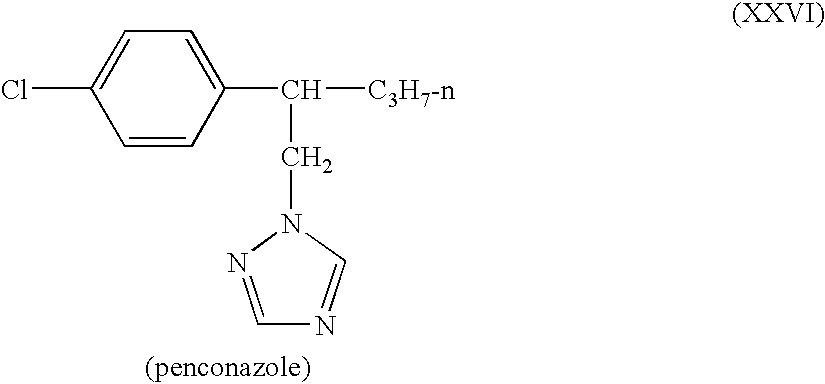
ClC1=CC=C(C([C3H7-n])CN2N=CN=C2)C=C1
